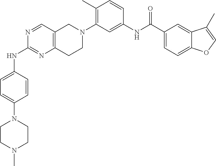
N1=CC2=C(N=C1NC1=CC=C(N3CCN(C)CC3)C=C1)CCN(C1=C(C)C=CC(NC(C3=CC=C4C(=C3)C(C)=CO4)=O)=C1)C2
